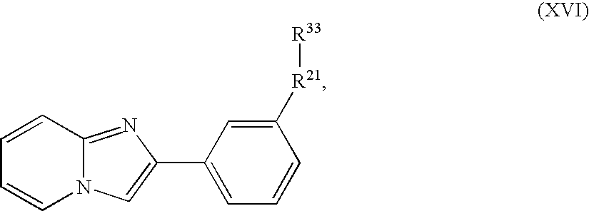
C1=CC=CN2C1=NC(C1=CC=CC([R21][R33])=C1)=C2
